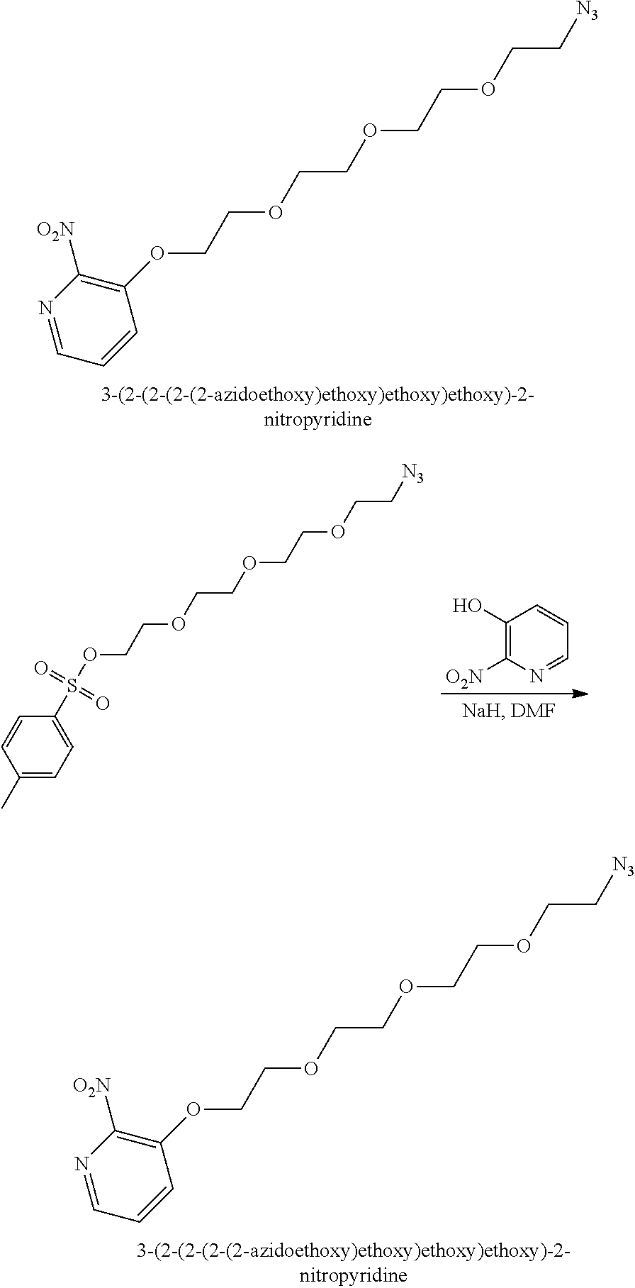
C1(OCCOCCOCCOCC[N3])=C([O2N])N=CC=C1.O(CCOCCOCCOCC[N3])S(C1=CC=C(C)C=C1)(=O)=O.C1(O)=C([O2N])N=CC=C1.C1(OCCOCCOCCOCC[N3])=C([O2N])N=CC=C1
